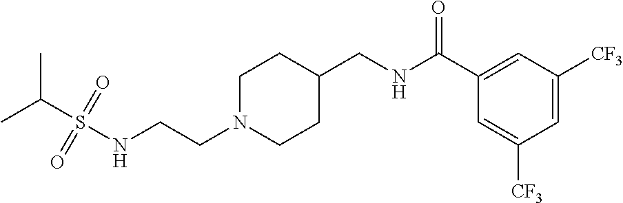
C(S(NCCN1CCC(CNC(C2=CC([CF3])=CC([CF3])=C2)=O)CC1)(=O)=O)(C)C
